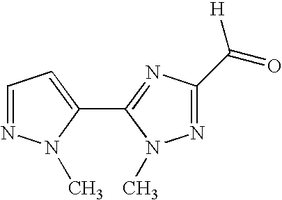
C1=NN(C)C(C2=NC(C(=O)[H])=NN2C)=C1
